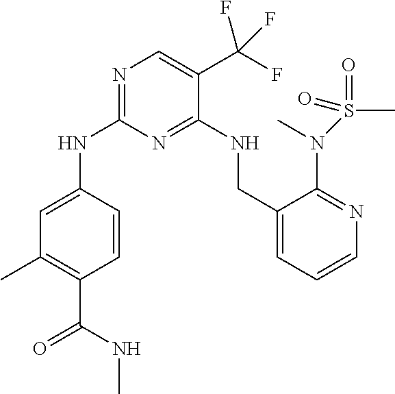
C1=C(NC2=NC=C(C(F)(F)F)C(NCC3=CC=CN=C3N(C)S(=O)(C)=O)=N2)C=CC(C(NC)=O)=C1C
